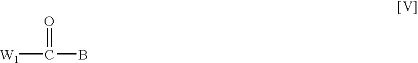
[W1]C(B)=O
